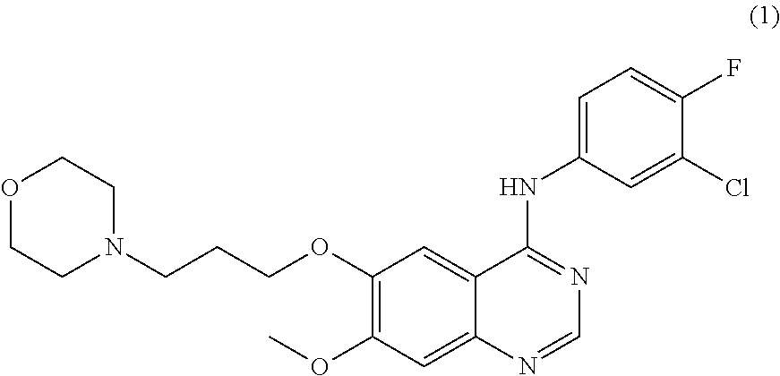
O1CCN(CCCOC2=C(OC)C=C3C(=C2)C(NC2=CC=C(F)C(Cl)=C2)=NC=N3)CC1
